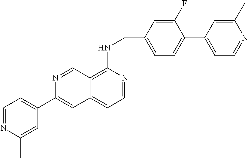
C1(F)=CC(CNC2=C3C(=CC=N2)C=C(C2=CC=NC(C)=C2)N=C3)=CC=C1C1=CC=NC(C)=C1
